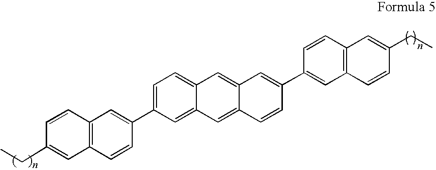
C1=C(C2=CC3=C(C=C2)C=C(CC)C=C3)C=C2C(=C1)C=C1C(=C2)C=CC(C2=CC3=C(C=C2)C=C(CC)C=C3)=C1
